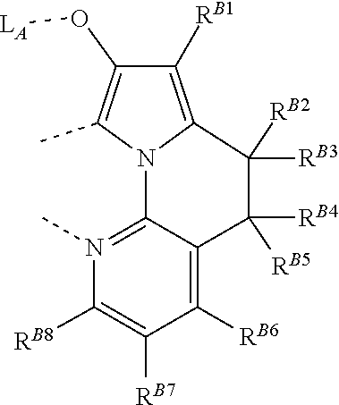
[RB2]C1([RB3])C2=C([RB1])C(O[LA])=C(C)N2C2=N(C)C([RB8])=C([RB7])C([RB6])=C2C1([RB5])[RB4]
